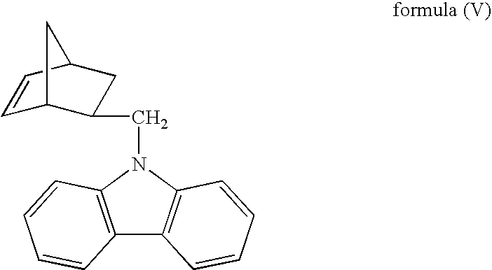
C1=CC2CC(CN3C4=C(C5=C3C=CC=C5)C=CC=C4)C1C2
